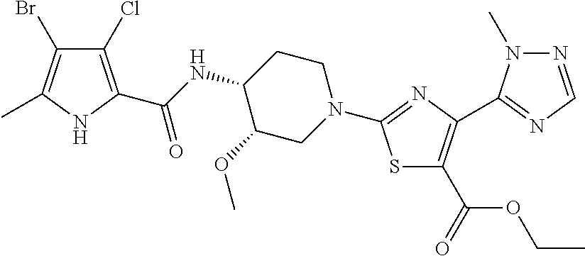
C1(Cl)=C(C(NC2C(OC)CN(C3=NC(C4=NC=NN4C)=C(C(=O)OCC)S3)CC2)=O)NC(C)=C1Br
